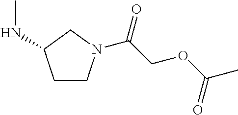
C1CN(C(COC(C)=O)=O)CC1NC
